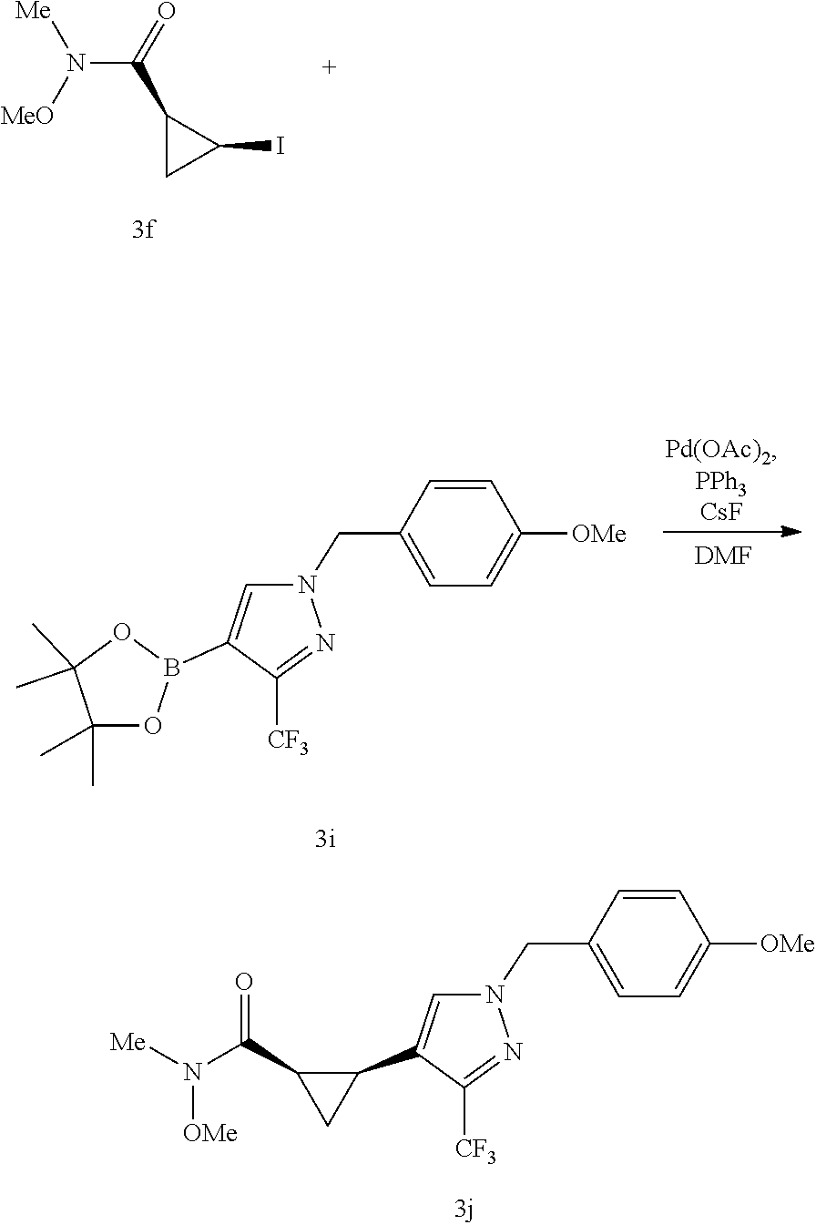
C(C1CC1I)(=O)N([MeO])[Me].C1=CC([OMe])=CC=C1CN1C=C(B2OC(C)(C)C(C)(C)O2)C([CF3])=N1.[DMF].N(C(C1C(C2=CN(CC3=CC=C([OMe])C=C3)N=C2[CF3])C1)=O)([OMe])[Me]
